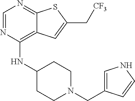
C1=NC(NC2CCN(CC3=CNC=C3)CC2)=C2C(=N1)SC(C[CF3])=C2
